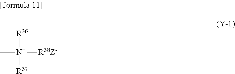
[R36][N+](C)([R37])[R38Z-]
